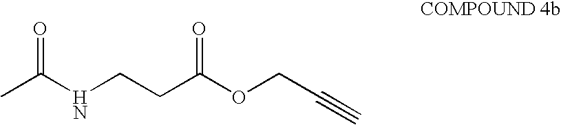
CC(NCCC(OCC#C)=O)=O
